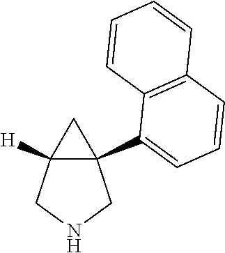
C12([H])C(C3=CC=CC4=C3C=CC=C4)(CNC1)C2
